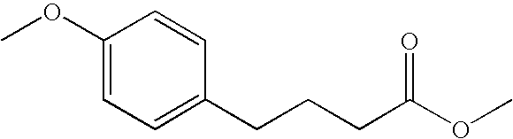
C1(OC)=CC=C(CCCC(OC)=O)C=C1
